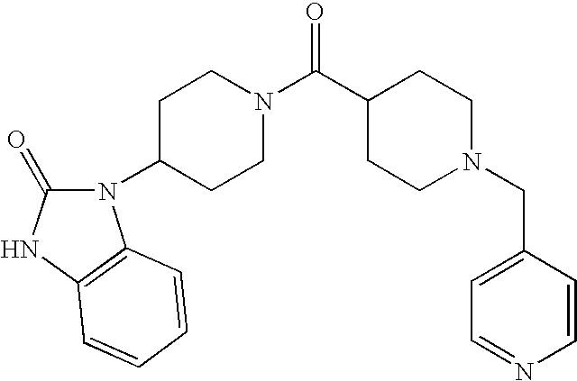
C1CC(C(N2CCC(N3C(=O)NC4=C3C=CC=C4)CC2)=O)CCN1CC1=CC=NC=C1
